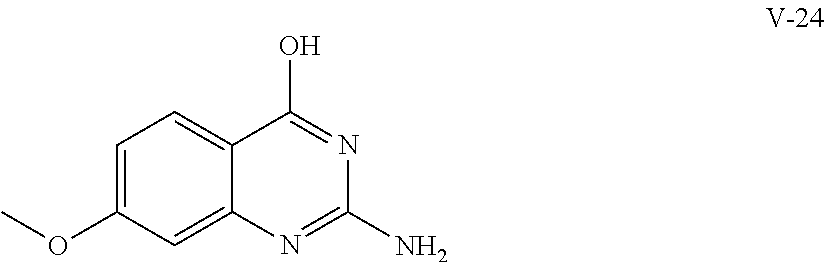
C1=C(OC)C=C2C(=C1)C(O)=NC(N)=N2
